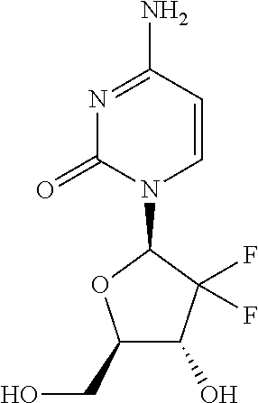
C1(O)C(CO)OC(N2C(=O)N=C(N)C=C2)C1(F)F
